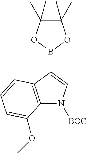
C1(C)(C)C(C)(C)OB(C2=CN([BOC])C3=C2C=CC=C3OC)O1
